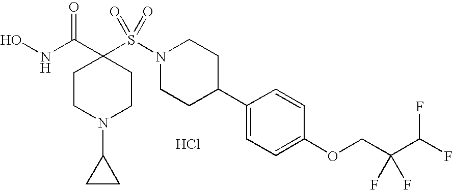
ONC(C1(S(N2CCC(C3=CC=C(OCC(C(F)F)(F)F)C=C3)CC2)(=O)=O)CCN(C2CC2)CC1)=O.Cl
